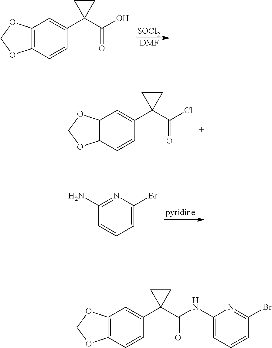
C12=C(C=CC(C3(C(O)=O)CC3)=C1)OCO2.[SOCl2].[DMF].C12=C(C=CC(C3(C(Cl)=O)CC3)=C1)OCO2.C1(N)=NC(Br)=CC=C1.C12=C(C=CC(C3(C(NC4=CC=CC(Br)=N4)=O)CC3)=C1)OCO2
